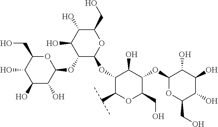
C1(OC2C(O)C(O)C(O)C(CO)O2)C(OC2C(C(C)C)OC(CO)C(OC3OC(CO)C(O)C(O)C3O)C2O)OC(CO)C(O)C1O
